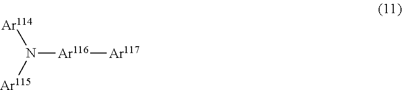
[Ar114]N([Ar115])[Ar116][Ar117]
